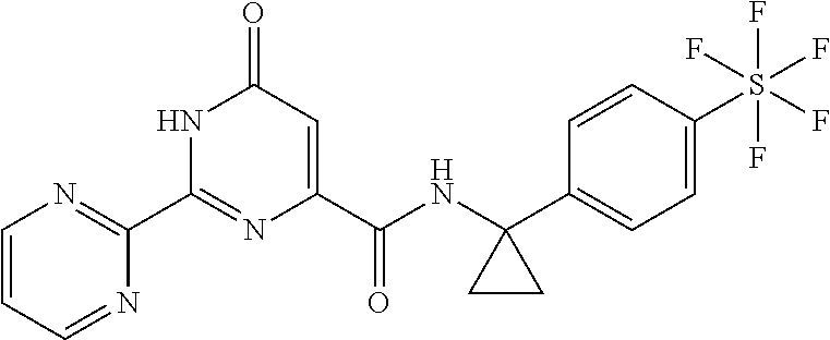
C1(C2=NC(C(NC3(C4=CC=C(S(F)(F)(F)(F)F)C=C4)CC3)=O)=CC(=O)N2)=NC=CC=N1
